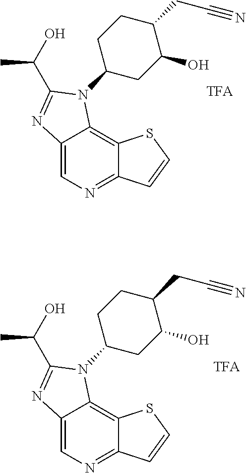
C1C(N2C3=C4C(=NC=C3N=C2C(O)C)C=CS4)CC(O)C(CC#N)C1.C1C(N2C3=C4C(=NC=C3N=C2C(C)O)C=CS4)CC(O)C(CC#N)C1
